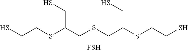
C(CSC(CSCC(SCCS)CS)CS)S.[FSH]
